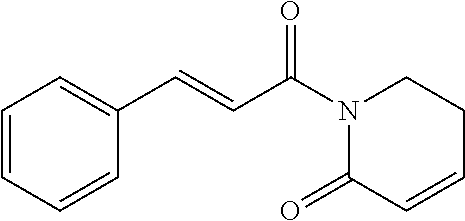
C1=CC=CC(C=CC(N2C(=O)C=CCC2)=O)=C1
